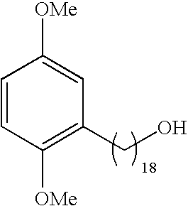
C1=CC([OMe])=C(CO)C=C1[OMe]
